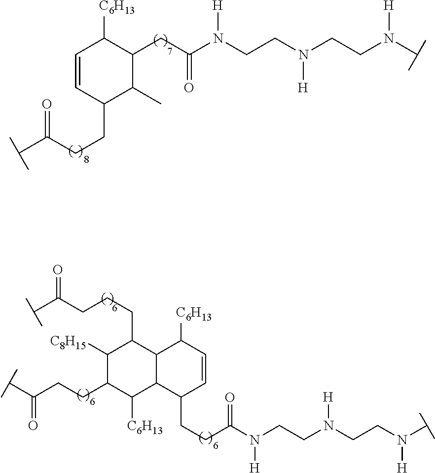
C1=CC(CCC(C)=O)C(C)C(CC(N(CCN(CCN(C)[H])[H])[H])=O)C1[C6H13].C1(CCC(N(CCN(CCN(C)[H])[H])[H])=O)C=CC([C6H13])C2C1C([C6H13])C(CCC(C)=O)C([C8H15])C2CCCC(C)=O
